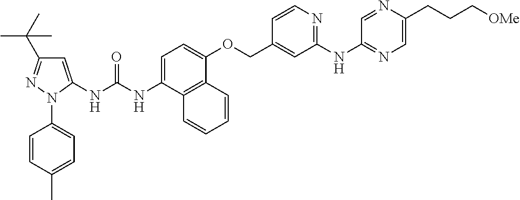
C1=C(NC(NC2=CC(C(C)(C)C)=NN2C2=CC=C(C)C=C2)=O)C2=C(C(OCC3=CC(NC4=NC=C(CCC[OMe])N=C4)=NC=C3)=C1)C=CC=C2
